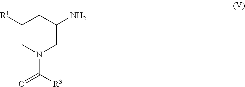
C1([R1])CN(C([R3])=O)CC(N)C1
